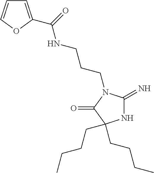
N1C(=N)N(CCCNC(=O)C2=CC=CO2)C(=O)C1(CCCC)CCCC
